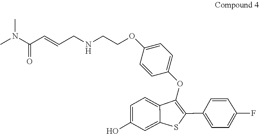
CN(C(C=CCNCCOC1=CC=C(OC2=C(C3=CC=C(F)C=C3)SC3=CC(O)=CC=C23)C=C1)=O)C
